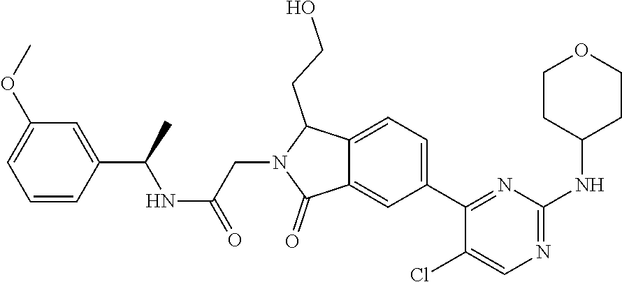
C1(C2=NC(NC3CCOCC3)=NC=C2Cl)=CC=C2C(=C1)C(=O)N(CC(NC(C1=CC(OC)=CC=C1)C)=O)C2CCO
